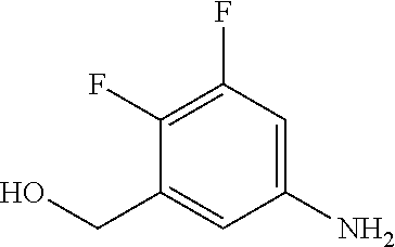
C1(N)=CC(F)=C(F)C(CO)=C1
